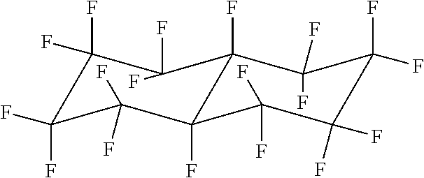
C1(F)(F)C2(F)C(F)(F)C(F)(F)C(F)(F)C(F)(F)C2(F)C(F)(F)C(F)(F)C1(F)F
